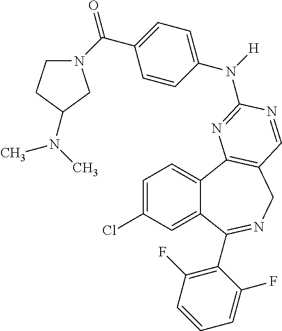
C1=C(Cl)C=C2C(=C1)C1=C(CN=C2C2=C(F)C=CC=C2F)C=NC(N(C2=CC=C(C(=O)N3CCC(N(C)C)C3)C=C2)[H])=N1
